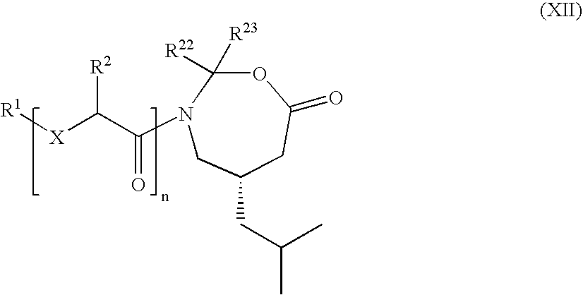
[R1][X]C(C(N1CC(CC(C)C)CC(=O)OC1([R22])[R23])=O)[R2]
